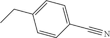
C1=CC(C#N)=CC=C1CC
